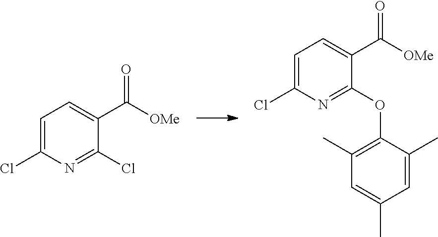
C1=C(Cl)N=C(Cl)C(C([OMe])=O)=C1.C1=C(Cl)N=C(OC2=C(C)C=C(C)C=C2C)C(C([OMe])=O)=C1
